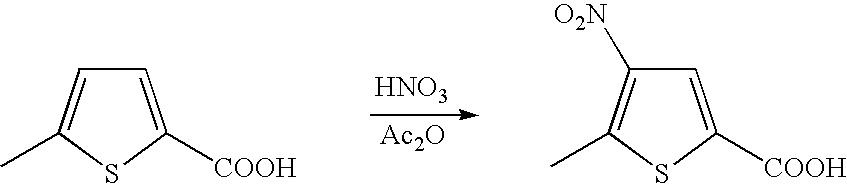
[HNO3].[Ac2O].C1=C([COOH])SC(C)=C1.C1=C([COOH])SC(C)=C1[O2N]
